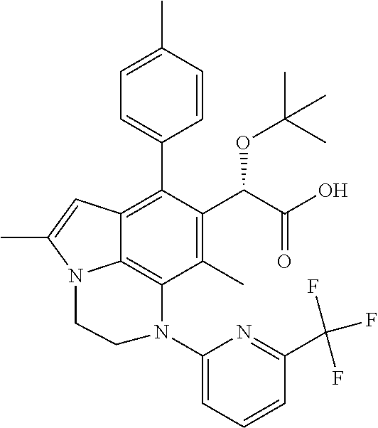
C1(C)=C(C(C(O)=O)OC(C)(C)C)C(C2=CC=C(C)C=C2)=C2C3=C1N(C1=CC=CC(C(F)(F)F)=N1)CCN3C(C)=C2
